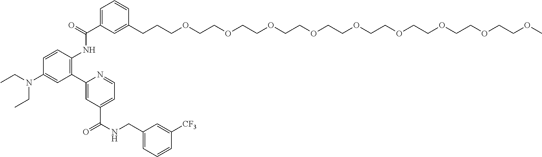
C1(C2=CC(C(=O)NCC3=CC=CC([CF3])=C3)=CC=N2)=C(NC(=O)C2=CC=CC(CCCOCCOCCOCCOCCOCCOCCOCCOCCOC)=C2)C=CC(N(CC)CC)=C1
